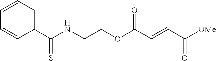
C(COC(C=CC([OMe])=O)=O)NC(C1=CC=CC=C1)=S
